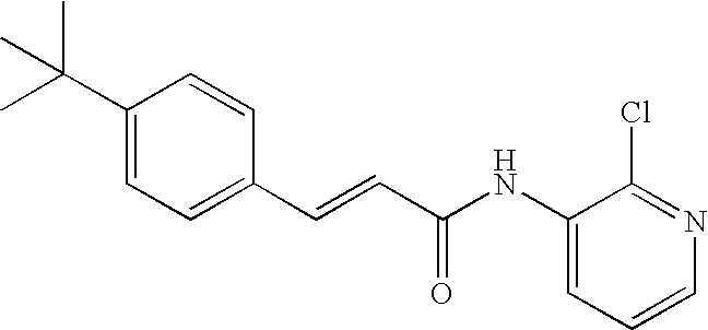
C(=CC(=O)NC1=CC=CN=C1Cl)C1=CC=C(C(C)(C)C)C=C1
